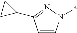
C1=CN(*)N=C1C1CC1
